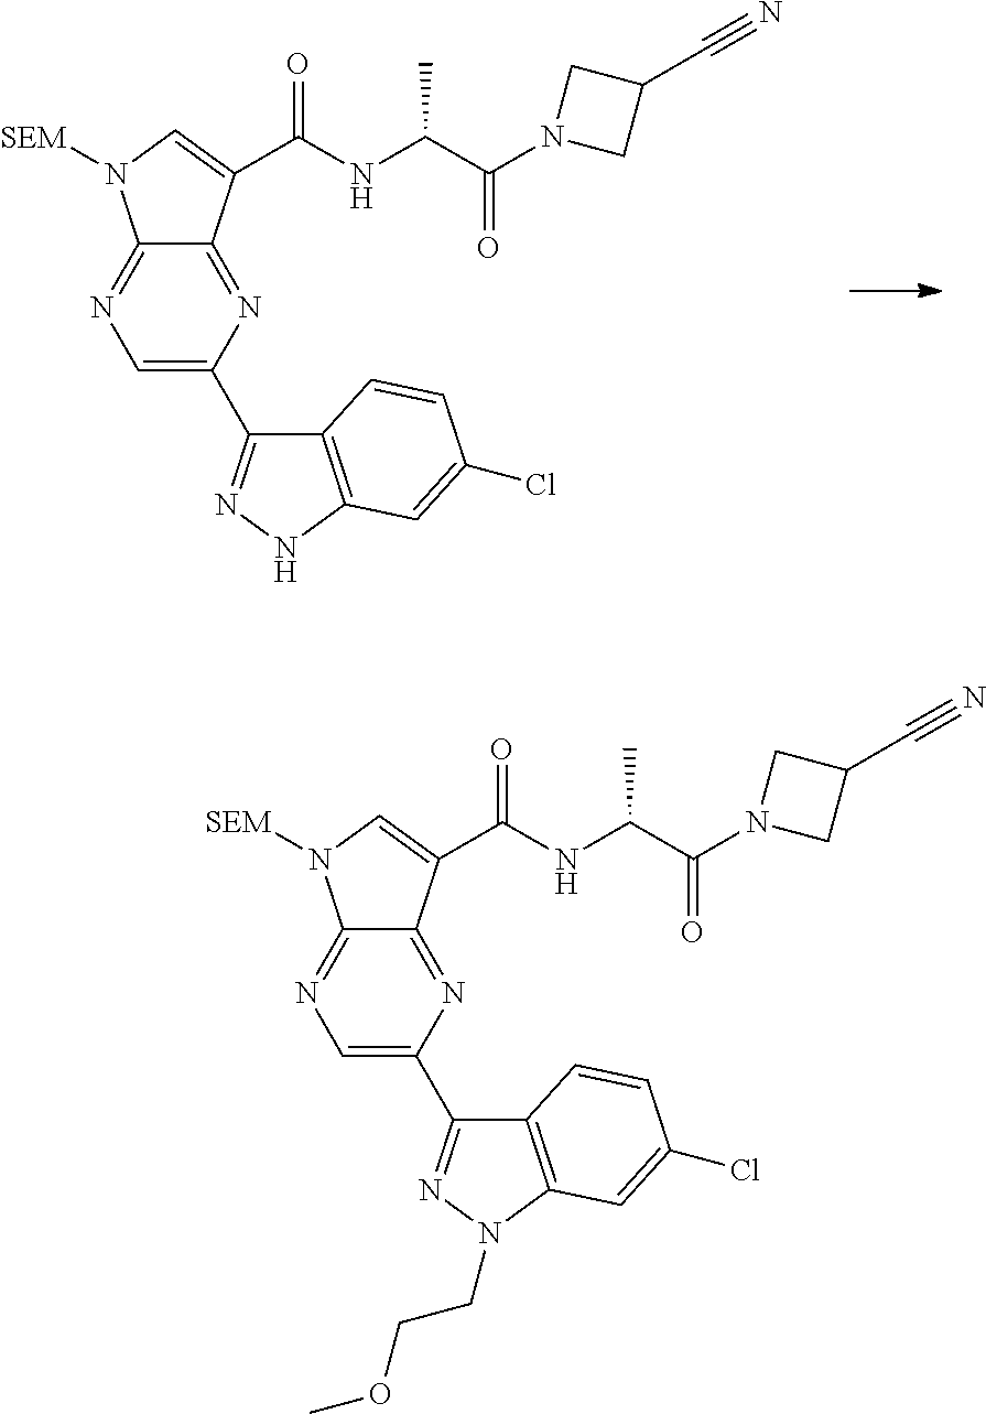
C1(C2=NNC3=C2C=CC(Cl)=C3)=CN=C2C(=N1)C(C(NC(C(N1CC(C#N)C1)=O)C)=O)=CN2[SEM].C1(C2=NN(CCOC)C3=C2C=CC(Cl)=C3)=CN=C2C(=N1)C(C(NC(C(N1CC(C#N)C1)=O)C)=O)=CN2[SEM]
